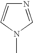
N1=CN(C)C=C1
